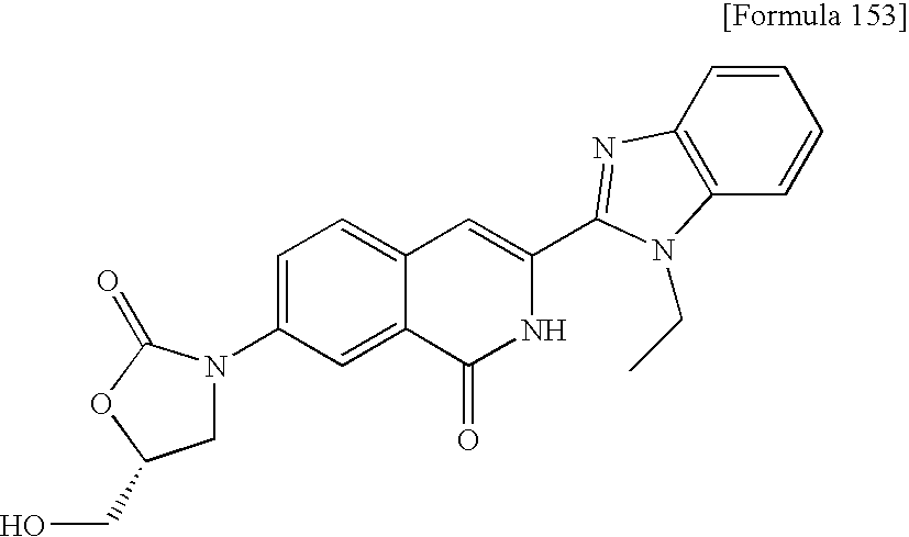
C1=C(N2CC(CO)OC2=O)C=C2C(=C1)C=C(C1=NC3=C(C=CC=C3)N1CC)NC2=O
